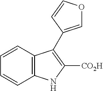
C1=CC2=C(C=C1)NC([CO2H])=C2C1=COC=C1
